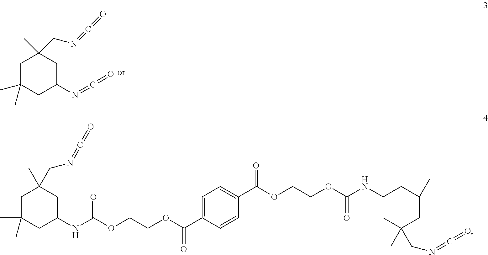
C1C(C)(C)CC(N=C=O)CC1(C)CN=C=O.C1C(C)(C)CC(NC(OCCOC(C2=CC=C(C(OCCOC(NC3CC(C)(CN=C=O)CC(C)(C)C3)=O)=O)C=C2)=O)=O)CC1(C)CN=C=O
